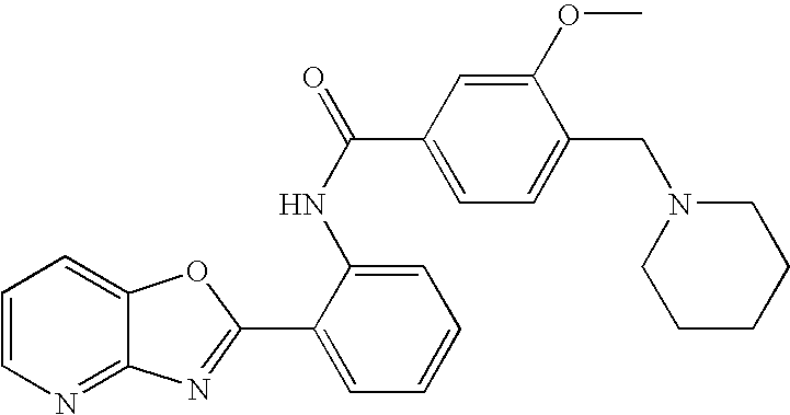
C1=CN=C2C(=C1)OC(C1=CC=CC=C1NC(C1=CC=C(CN3CCCCC3)C(OC)=C1)=O)=N2
